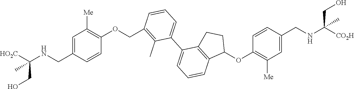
C1=CC(CNC([HO2C])(CO)C)=CC([Me])=C1OCC1=C(C)C(C2=CC=CC3=C2CCC3OC2=C([Me])C=C(CNC([CO2H])(CO)C)C=C2)=CC=C1
